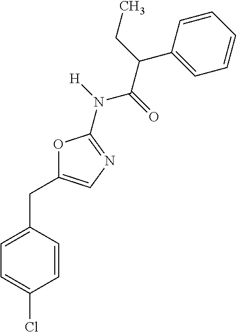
O1C(CC2=CC=C(Cl)C=C2)=CN=C1N([H])C(=O)C(CC)C1=CC=CC=C1
